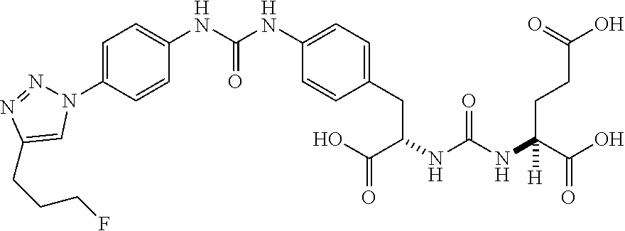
C(NC(NC(C(O)=O)(CCC(O)=O)[H])=O)(C(O)=O)CC1=CC=C(NC(NC2=CC=C(N3N=NC(CCCF)=C3)C=C2)=O)C=C1
